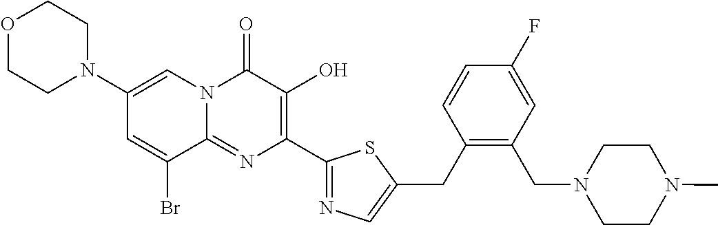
O1CCN(C2=CN3C(=NC(C4=NC=C(CC5=C(CN6CCN(C)CC6)C=C(F)C=C5)S4)=C(O)C3=O)C(Br)=C2)CC1
